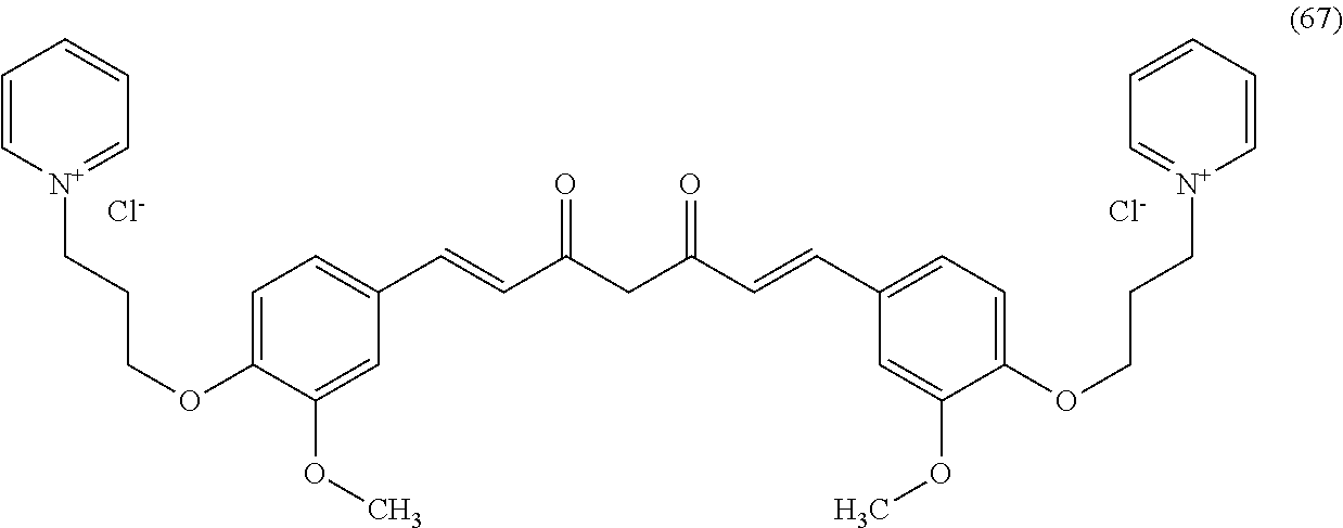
C1=C(OCCC[N+]2=CC=CC=C2)C(OC)=CC(C=CC(CC(C=CC2=CC=C(OCCC[N+]3=CC=CC=C3)C(OC)=C2)=O)=O)=C1.[Cl-].[Cl-]
